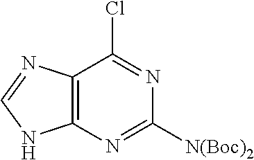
C12=C(N=C([N(Boc)2])N=C1Cl)NC=N2
